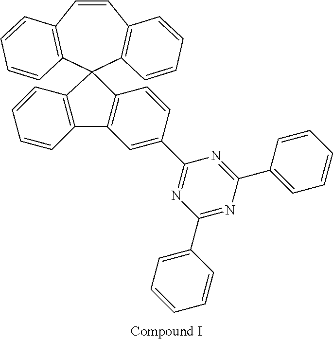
C1=CC2=C(C=CC=C2)C2(C3=C1C=CC=C3)C1=C(C3=C2C=CC=C3)C=C(C2=NC(C3=CC=CC=C3)=NC(C3=CC=CC=C3)=N2)C=C1
